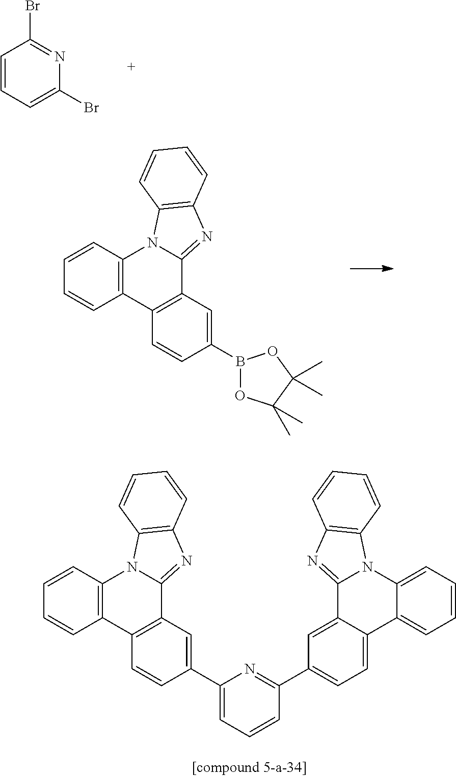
C1=CC=C(Br)N=C1Br.C1=CC2=C(C=C1)C1=C(C3=NC4=C(N23)C=CC=C4)C=C(B2OC(C)(C)C(C)(C)O2)C=C1.C1(C2=CC3=C(C=C2)C2=C(N4C3=NC3=C4C=CC=C3)C=CC=C2)=CC=CC(C2=CC=C3C(=C2)C2=NC4=C(N2C2=CC=CC=C32)C=CC=C4)=N1
